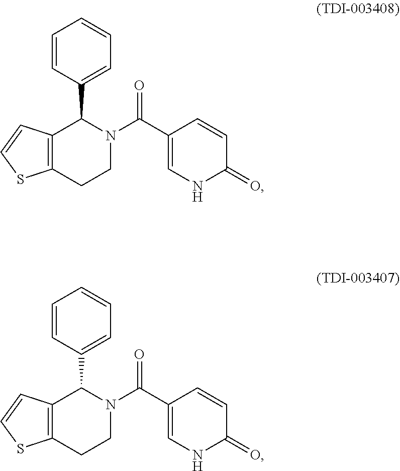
C12=C(CCN(C(C3=CNC(=O)C=C3)=O)C1C1=CC=CC=C1)SC=C2.C12=C(CCN(C(C3=CNC(=O)C=C3)=O)C1C1=CC=CC=C1)SC=C2
